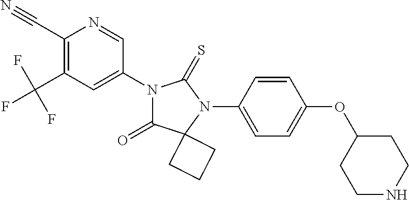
C1(C#N)=C(C(F)(F)F)C=C(N2C(=O)C3(N(C4=CC=C(OC5CCNCC5)C=C4)C2=S)CCC3)C=N1
